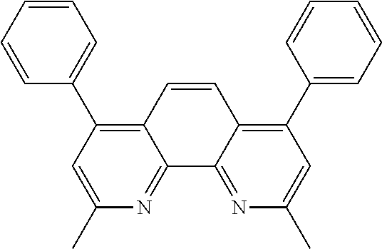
C1=CC2=C(C3=CC=CC=C3)C=C(C)N=C2C2=NC(C)=CC(C3=CC=CC=C3)=C12
